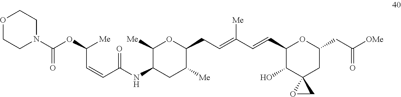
N(C1C([Me])OC(CC=C(C=CC2C(O)C3(CC(CC([OMe])=O)O2)OC3)[Me])C([Me])C1)C(=O)C=CC(OC(N1CCOCC1)=O)[Me]
